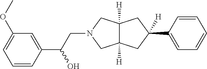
C(N1CC2([H])C([H])(C1)CC(C1=CC=CC=C1)([H])C2)C(C1=CC(OC)=CC=C1)O
